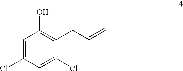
C1=C(Cl)C=C(Cl)C(CC=C)=C1O
